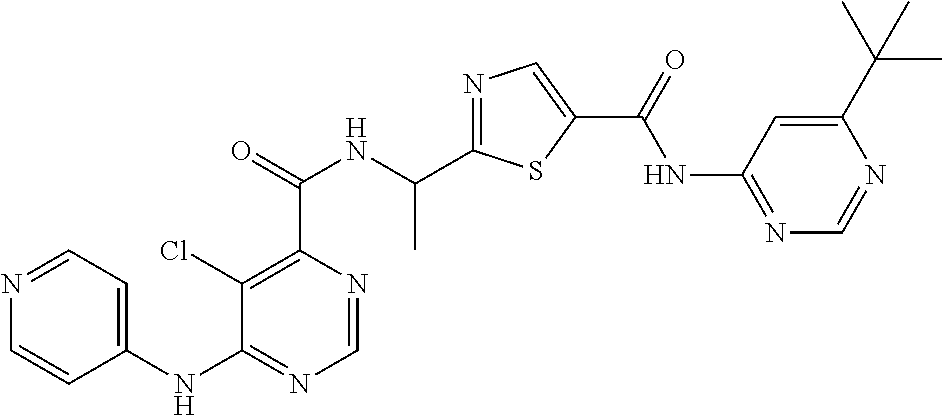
C1=NC(C(=O)NC(C2=NC=C(C(=O)NC3=NC=NC(C(C)(C)C)=C3)S2)C)=C(Cl)C(NC2=CC=NC=C2)=N1
